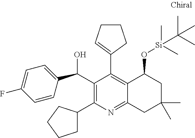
C1=CC(C(C2=C(C3CCCC3)N=C3C(=C2C2=CCCC2)C(O[Si](C)(C)C(C)(C)C)CC(C)(C)C3)O)=CC=C1F
